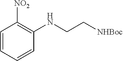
C(CNC1=C([NO2])C=CC=C1)[NHBoc]
